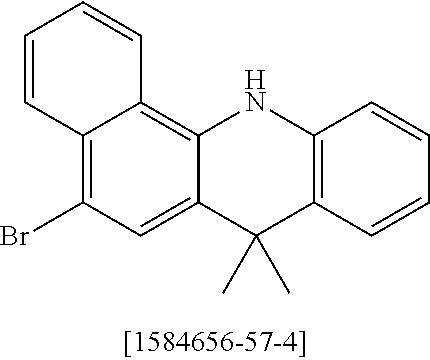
C12=C(Br)C=C3C(=C1C=CC=C2)NC1=C(C3(C)C)C=CC=C1
